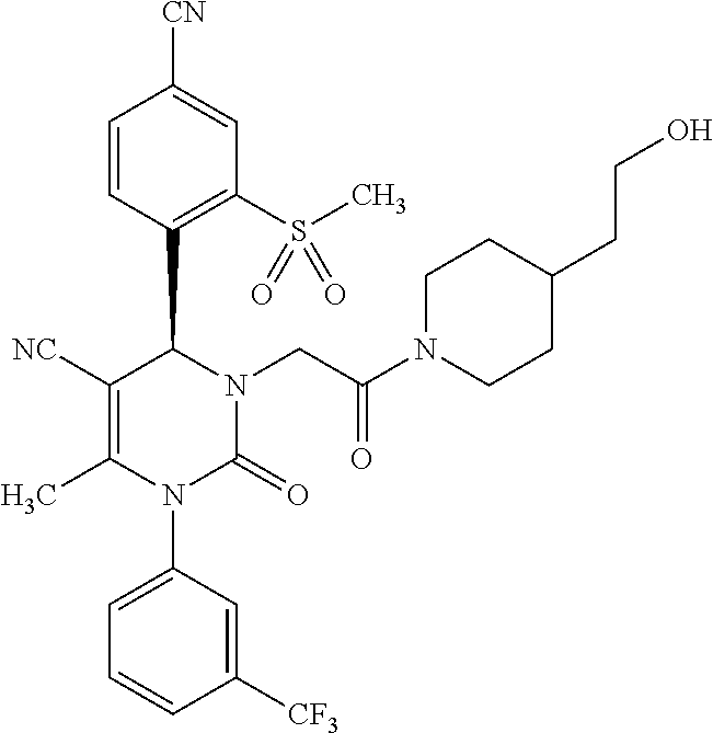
C1=CC(C2C([NC])=C(C)N(C3=CC=CC([CF3])=C3)C(=O)N2CC(N2CCC(CCO)CC2)=O)=C(S(C)(=O)=O)C=C1[CN]
